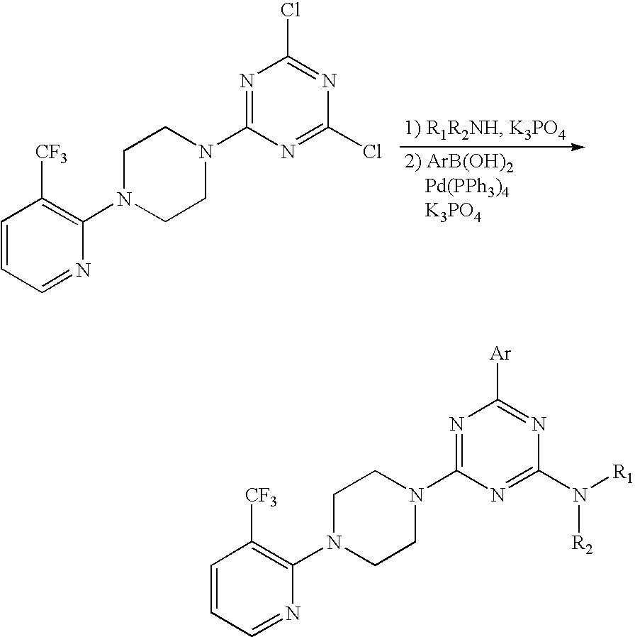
C1=CC=NC(N2CCN(C3=NC(Cl)=NC(Cl)=N3)CC2)=C1[CF3].C1=CC=NC(N2CCN(C3=NC([Ar])=NC(N([R1])[R2])=N3)CC2)=C1[CF3]
